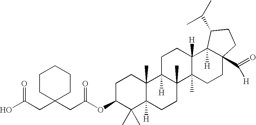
C1C(OC(CC2(CC(O)=O)CCCCC2)=O)C(C)(C)C2([H])C(C)(C1)C1([H])C(C)(CC2)C2(C)C([H])(CC1)C1([H])C(C(=O)[H])(CC2)CCC1C(C)C
